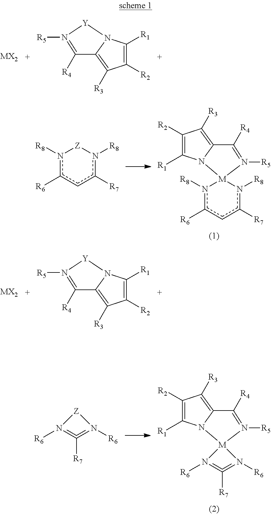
C1([R2])=C([R1])N2C(=C1[R3])C([R4])=N([R5])[Y]2.[MX2].c1([R6])n([R8])[M]2(n([R8])c([R7])c1)N1C([R1])=C([R2])C([R3])=C1C([R4])=N2[R5].c1([R6])n([R8])[Z]n([R8])c([R7])c1.C1([R2])=C([R1])N2C(=C1[R3])C([R4])=N([R5])[Y]2.[MX2].[R7]C1=N([R6])[Z]N=1[R6].[R7]C1=N([R6])[M]2(N=1[R6])N1C([R1])=C([R2])C([R3])=C1C([R4])=N2[R5]
